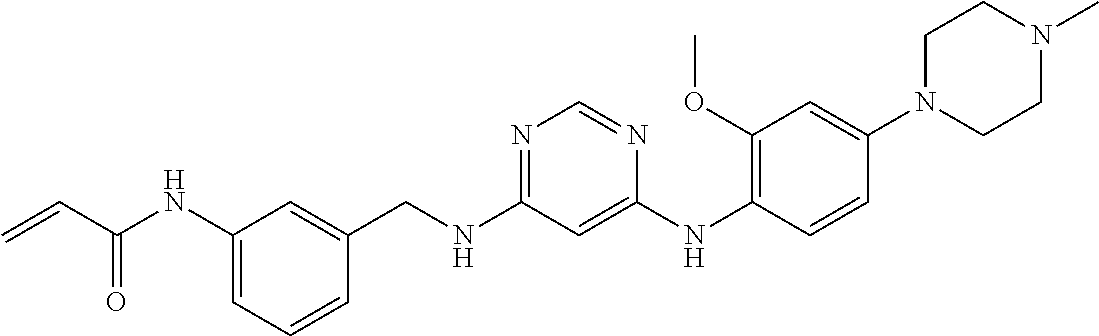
N(C1=CC=CC(CNC2=NC=NC(NC3=C(OC)C=C(N4CCN(C)CC4)C=C3)=C2)=C1)C(C=C)=O
